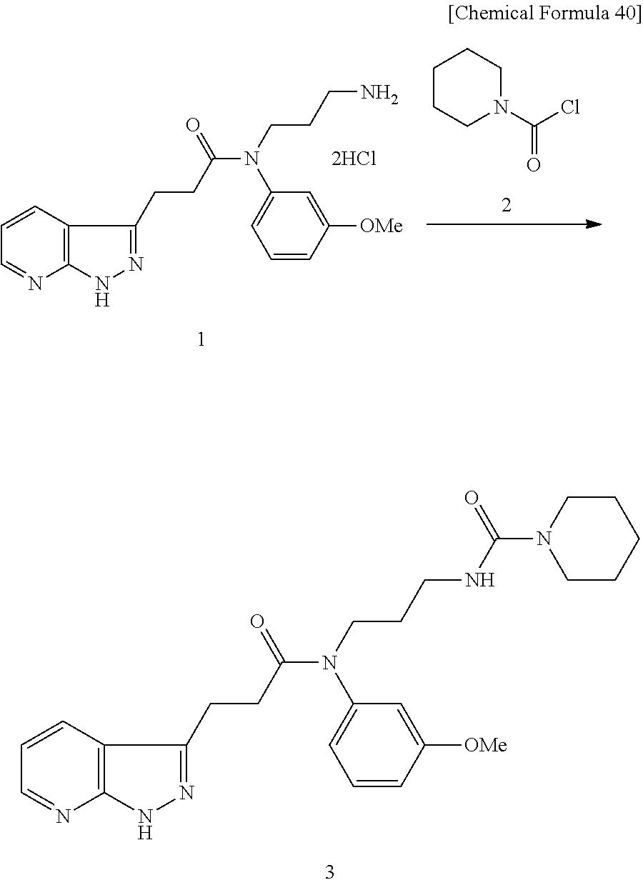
C1CCN(C(Cl)=O)CC1.C12=C(C=CC=N1)C(CCC(N(CCCN)C1=CC=CC([OMe])=C1)=O)=NN2.C12=C(C=CC=N1)C(CCC(N(CCCNC(N1CCCCC1)=O)C1=CC=CC([OMe])=C1)=O)=NN2
